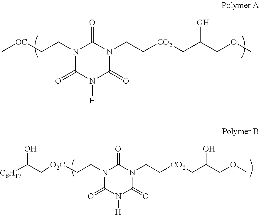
N1(CC[OC]C)C(=O)N([H])C(=O)N(CC[CO2]CC(COC)O)C1=O.N1(CC[O2C]CC([C8H17])O)C(=O)N([H])C(=O)N(CC[CO2]CC(COC)O)C1=O
